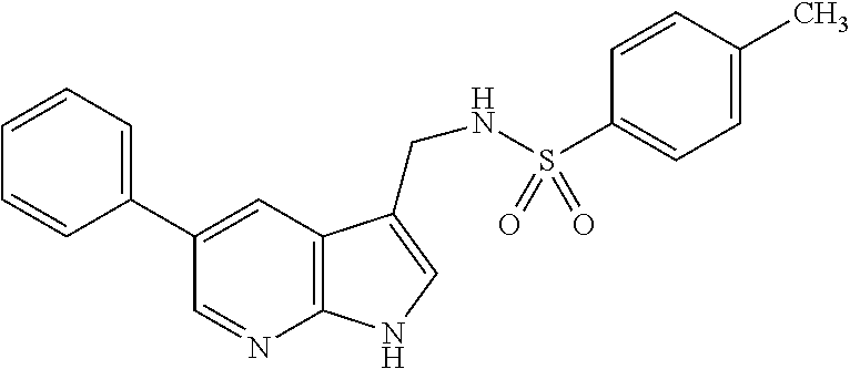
C1(C2=CC=CC=C2)=CC2=C(N=C1)NC=C2CNS(C1=CC=C(C)C=C1)(=O)=O
